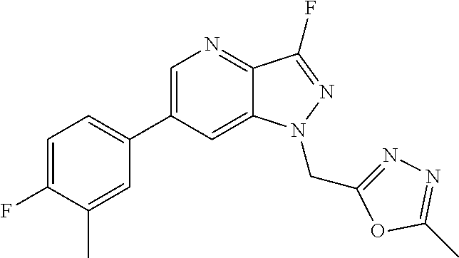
C1(C2=CC=C(F)C(C)=C2)=CN=C2C(=C1)N(CC1=NN=C(C)O1)N=C2F
